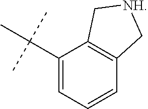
C1=CC=C(C(C)(C)C)C2=C1C[NH]C2
